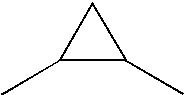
C1(C)C(C)C1
